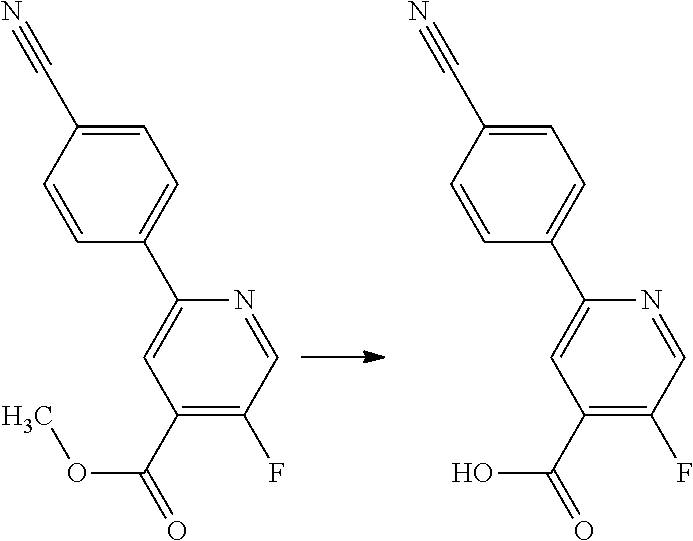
C1=C(C#N)C=CC(C2=CC(C(=O)OC)=C(F)C=N2)=C1.C1=C(C#N)C=CC(C2=CC(C(=O)O)=C(F)C=N2)=C1
